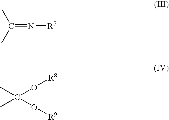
C(=N[R7])(C)C.C(O[R8])(O[R9])(C)C
